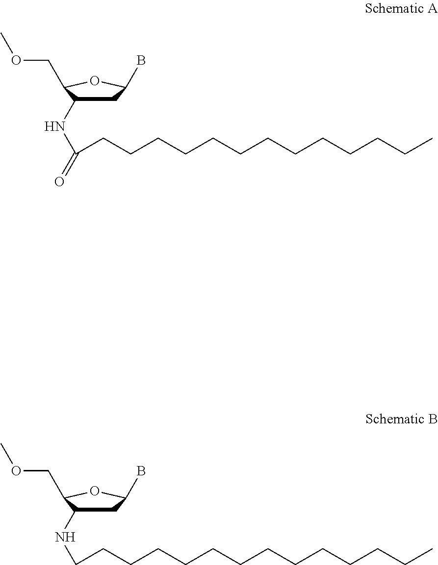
C1C(NC(=O)CCCCCCCCCCCCC)C(COC)OC1B.C1C(NCCCCCCCCCCCCCC)C(COC)OC1B
